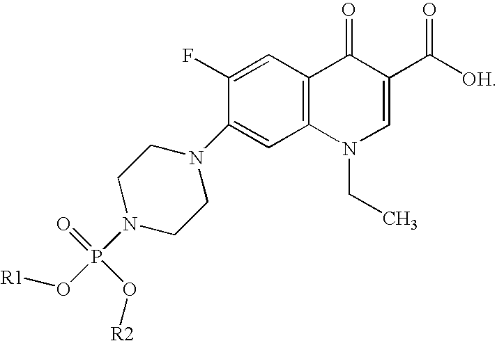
C1(C([OH])=O)=CN(CC)C2=C(C1=O)C=C(F)C(N1CCN(P(O[R1])(O[R2])=O)CC1)=C2
